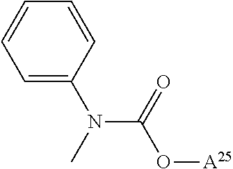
O([A25])C(N(C)C1=CC=CC=C1)=O
